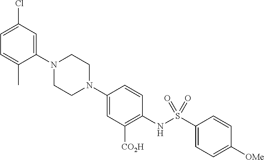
C1CN(C2=CC(Cl)=CC=C2C)CCN1C1=CC([CO2H])=C(NS(C2=CC=C([OMe])C=C2)(=O)=O)C=C1
